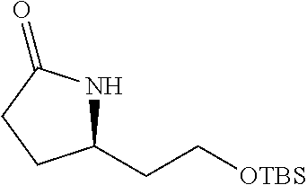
C1(CC[OTBS])NC(=O)CC1
